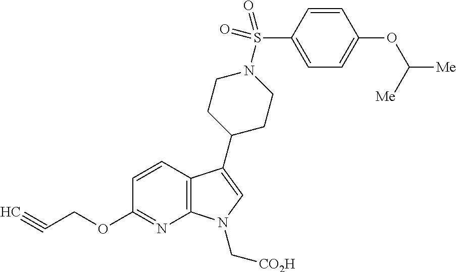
C12=C(C(C3CCN(S(C4=CC=C(OC([Me])[Me])C=C4)(=O)=O)CC3)=CN1C[CO2H])C=CC(OCC#C)=N2
